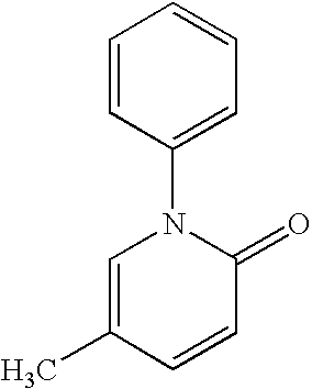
C1=C(C)C=CC(=O)N1C1=CC=CC=C1
